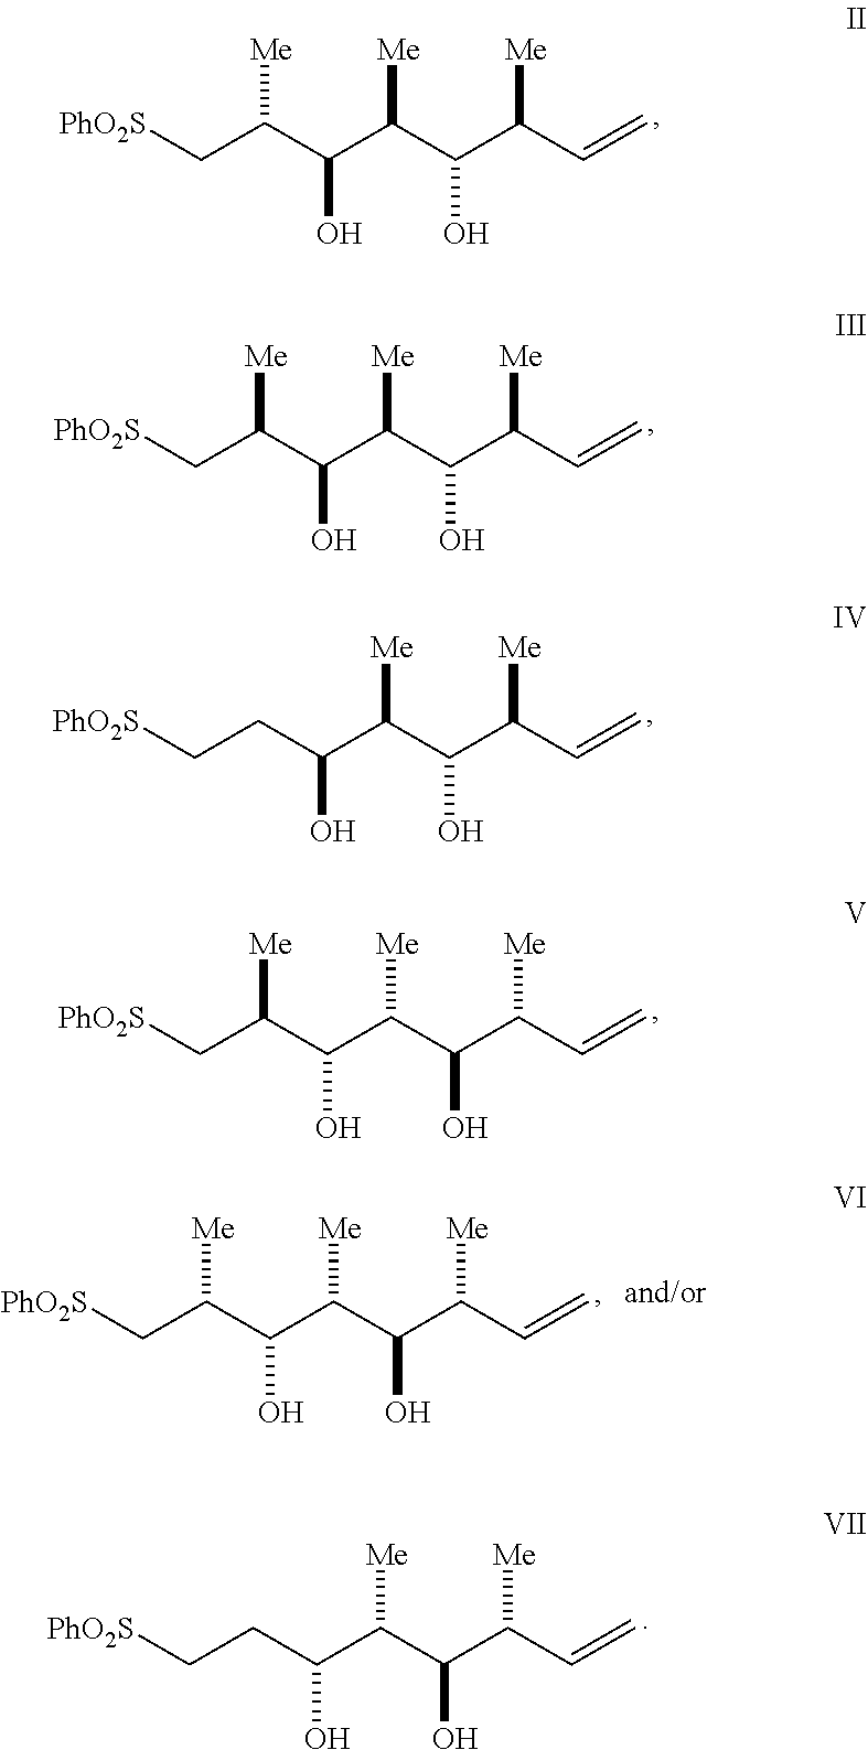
[PhO2S]CC(C(C(C(C(C=C)[Me])O)[Me])O)[Me].[PhO2S]CC(C(C(C(C(C=C)[Me])O)[Me])O)[Me].[PhO2S]CCC(C(C(C(C=C)[Me])O)[Me])O.[PhO2S]CC(C(C(C(C(C=C)[Me])O)[Me])O)[Me].[PhO2S]CC(C(C(C(C(C=C)[Me])O)[Me])O)[Me].[PhO2S]CCC(C(C(C(C=C)[Me])O)[Me])O
